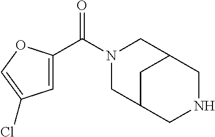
N1(C(C2=CC(Cl)=CO2)=O)CC2CNCC(C1)C2
